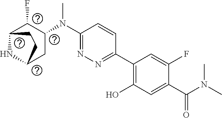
C1(C2=C(O)C=C(C(N(C)C)=O)C(F)=C2)=NN=C(N(C2C(F)C3NC(C2)CC3)C)C=C1
